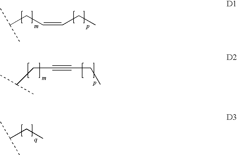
C(C#CCC)C(C)C.C(CC=CCC)(C)C.C(CC)(C)C
